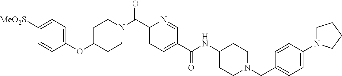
N(C(C1=CC=C(C(=O)N2CCC(OC3=CC=C([SO2Me])C=C3)CC2)N=C1)=O)C1CCN(CC2=CC=C(N3CCCC3)C=C2)CC1
